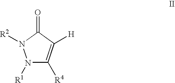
N1([R1])C([R4])=C([H])C(=O)N1[R2]
